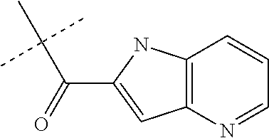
C(C1=CC2=C(N1)C=CC=N2)(=O)C(C)(C)C
